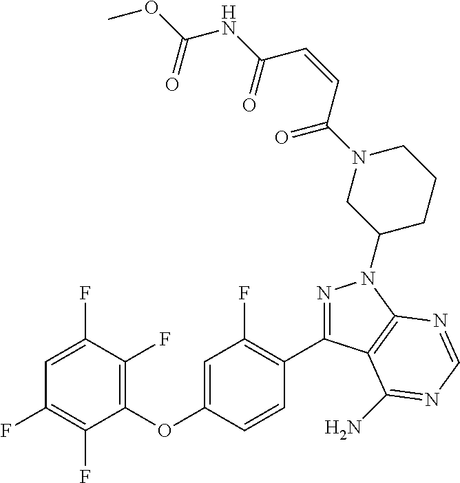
C1=C(F)C(F)=C(OC2=CC(F)=C(C3=NN(C4CCCN(C(=O)C=CC(NC(OC)=O)=O)C4)C4=C3C(N)=NC=N4)C=C2)C(F)=C1F
